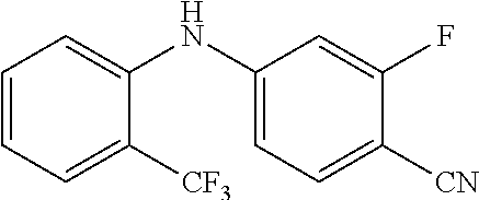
C1=CC=C([CF3])C(NC2=CC=C([CN])C(F)=C2)=C1
